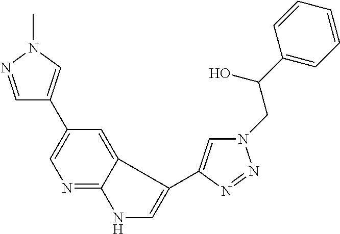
C1=NN(C)C=C1C1=CN=C2C(=C1)C(C1=CN(CC(C3=CC=CC=C3)O)N=N1)=CN2
